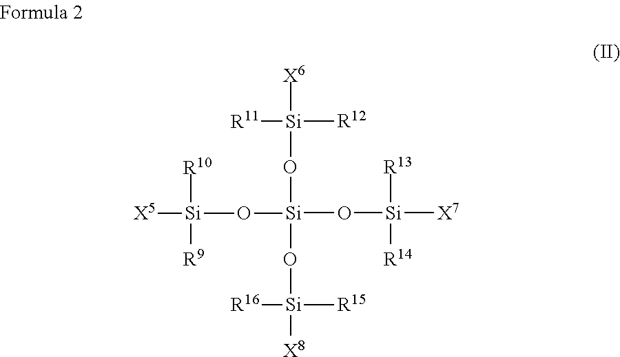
[Si]([X6])([R12])([R11])O[Si](O[Si]([X8])([R15])[R16])(O[Si]([X7])([R14])[R13])O[Si]([X5])([R10])[R9]
